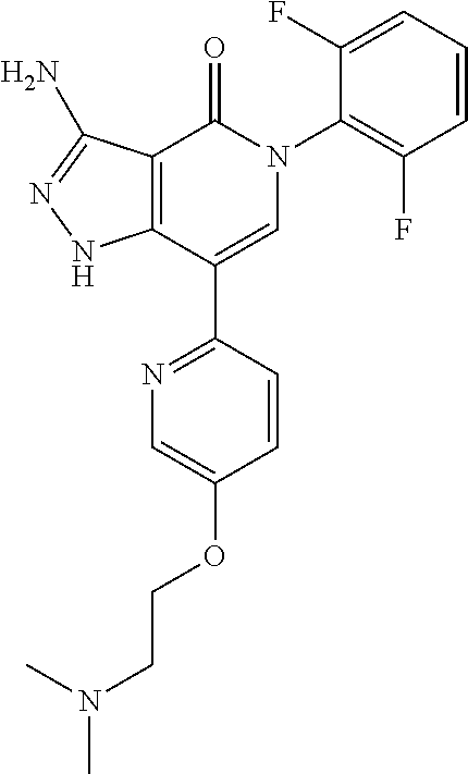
C1=CC=C(F)C(N2C(=O)C3=C(C(C4=NC=C(OCCN(C)C)C=C4)=C2)NN=C3N)=C1F
